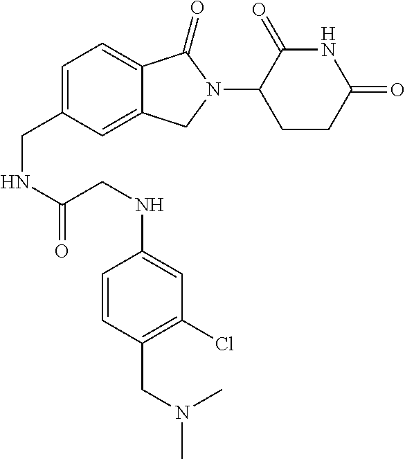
C1=C(CNC(=O)CNC2=CC(Cl)=C(CN(C)C)C=C2)C=C2C(=C1)C(=O)N(C1CCC(=O)NC1=O)C2
